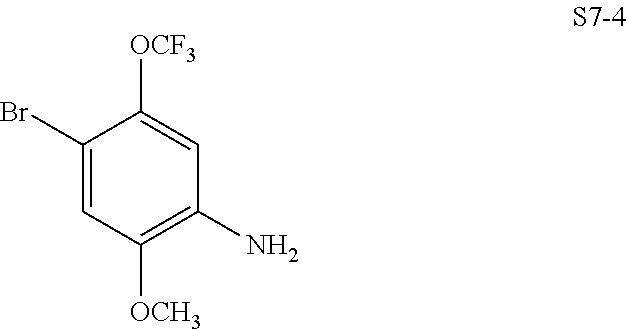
C1(Br)=CC([OCH3])=C(N)C=C1[OCF3]
